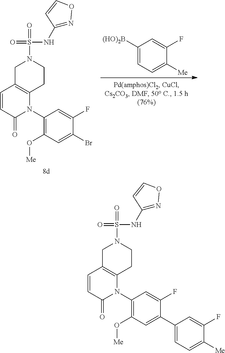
C1([(HO)2B])=CC=C([Me])C(F)=C1.N1(C2=C(O[Me])C=C(Br)C(F)=C2)C2=C(C=CC1=O)CN(S(=O)(=O)NC1=NOC=C1)CC2.N1(C2=C(O[Me])C=C(C3=CC=C([Me])C(F)=C3)C(F)=C2)C2=C(C=CC1=O)CN(S(=O)(=O)NC1=NOC=C1)CC2
